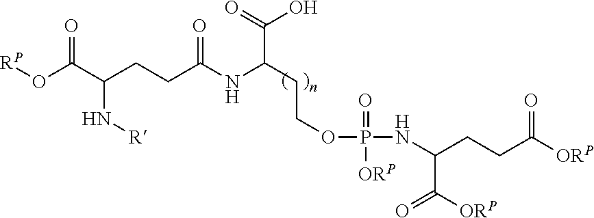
O(C(C(CCC(NC(CCOP(NC(C(=O)[ORP])CCC([ORP])=O)(=O)[ORP])C(=O)O)=O)N[R])=O)[RP]
